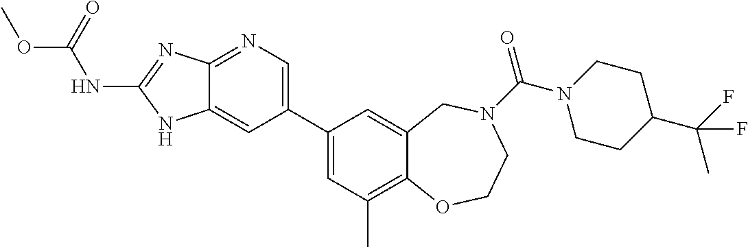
C12=NC=C(C3=CC(C)=C4C(=C3)CN(C(=O)N3CCC(C(C)(F)F)CC3)CCO4)C=C1NC(NC(OC)=O)=N2
